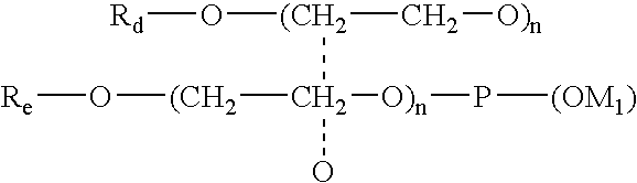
[(CH2](C[O)n])(C([O)n]P[(OM1)])([(CH2]O[Re])O)O[Rd]
